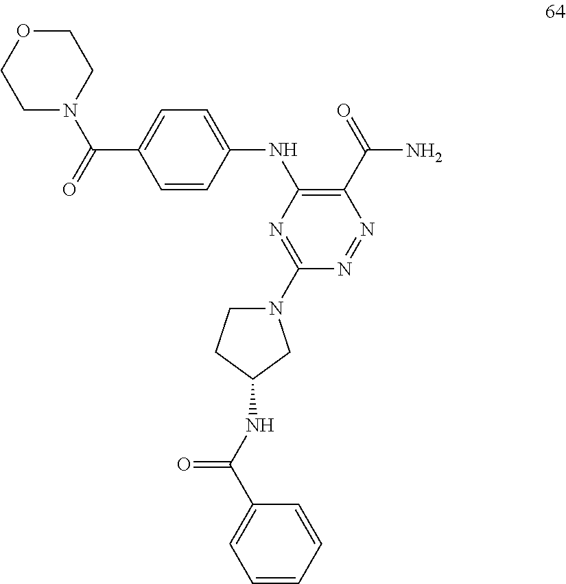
C1N(C2=NC(NC3=CC=C(C(N4CCOCC4)=O)C=C3)=C(C(N)=O)N=N2)CC(NC(=O)C2=CC=CC=C2)C1
